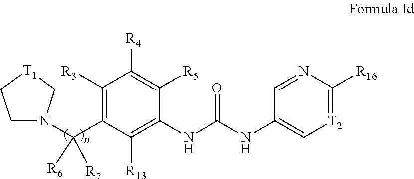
C1([R3])=C(C([R7])([R6])N2CC[T1]C2)C([R13])=C(NC(NC2=C[T2]=C([R16])N=C2)=O)C([R5])=C1[R4]
